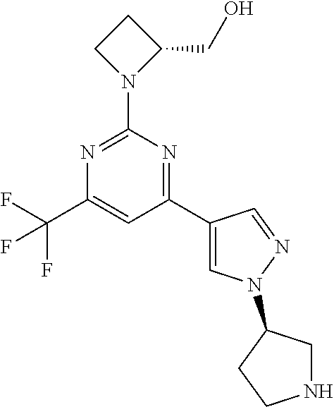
C1(C2=CN(C3CNCC3)N=C2)=NC(N2C(CO)CC2)=NC(C(F)(F)F)=C1
